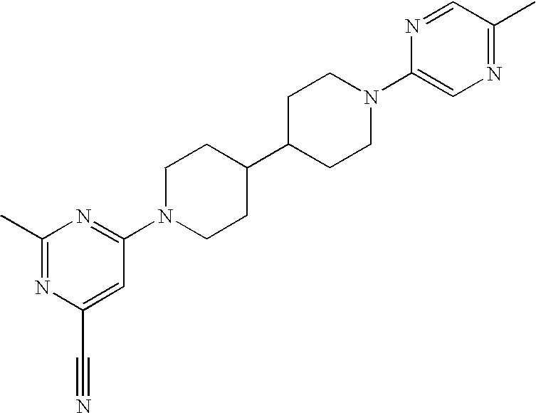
C1(C)=NC(C#N)=CC(N2CCC(C3CCN(C4=CN=C(C)C=N4)CC3)CC2)=N1
